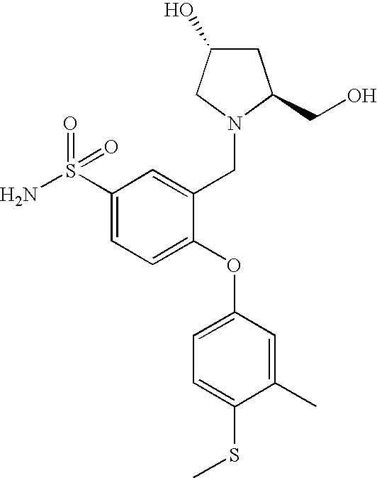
C1(S(N)(=O)=O)=CC=C(OC2=CC=C(SC)C(C)=C2)C(CN2CC(O)CC2CO)=C1
